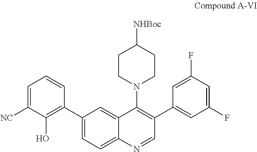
C1(C2=CC=C3C(=C2)C(N2CCC([NHBoc])CC2)=C(C2=CC(F)=CC(F)=C2)C=N3)=C(O)C([NC])=CC=C1
